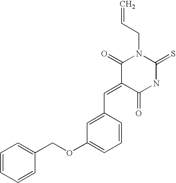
C1=CC=CC(COC2=CC=CC(C=C3C(=O)NC(=S)N(CC=C)C3=O)=C2)=C1
